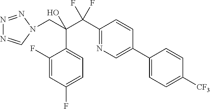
C1(C(C(CN2C=NN=N2)(O)C2=CC=C(F)C=C2F)(F)F)=NC=C(C2=CC=C([CF3])C=C2)C=C1
